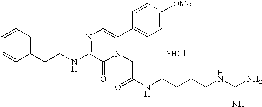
C1=CC=C(CCNC2=NC=C(C3=CC=C([OMe])C=C3)N(CC(=O)NCCCCNC(N)=N)C2=O)C=C1.[3HCl]
